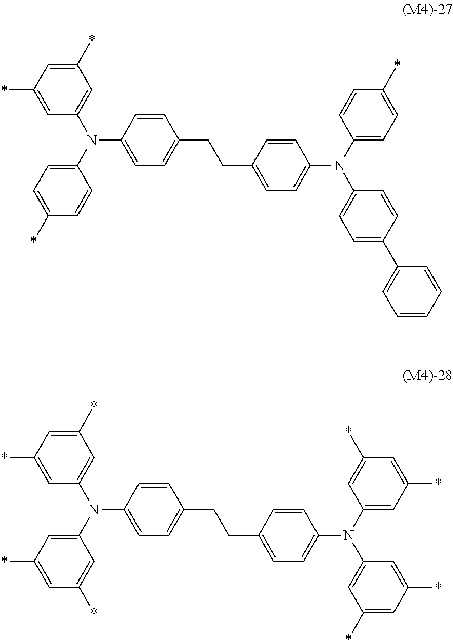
C1=C(N(C2=CC=C(C3=CC=CC=C3)C=C2)C2=CC=C(*)C=C2)C=CC(CCC2=CC=C(N(C3=CC=C(*)C=C3)C3=CC(*)=CC(*)=C3)C=C2)=C1.C1=C(N(C2=CC(*)=CC(*)=C2)C2=CC(*)=CC(*)=C2)C=CC(CCC2=CC=C(N(C3=CC(*)=CC(*)=C3)C3=CC(*)=CC(*)=C3)C=C2)=C1
